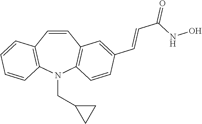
N1(CC2CC2)C2=C(C=CC3=C1C=CC=C3)C=C(C=CC(NO)=O)C=C2
